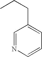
C(C1=CC=CN=C1)CC
